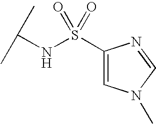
S(NC(C)C)(=O)(=O)C1=CN(C)C=N1
